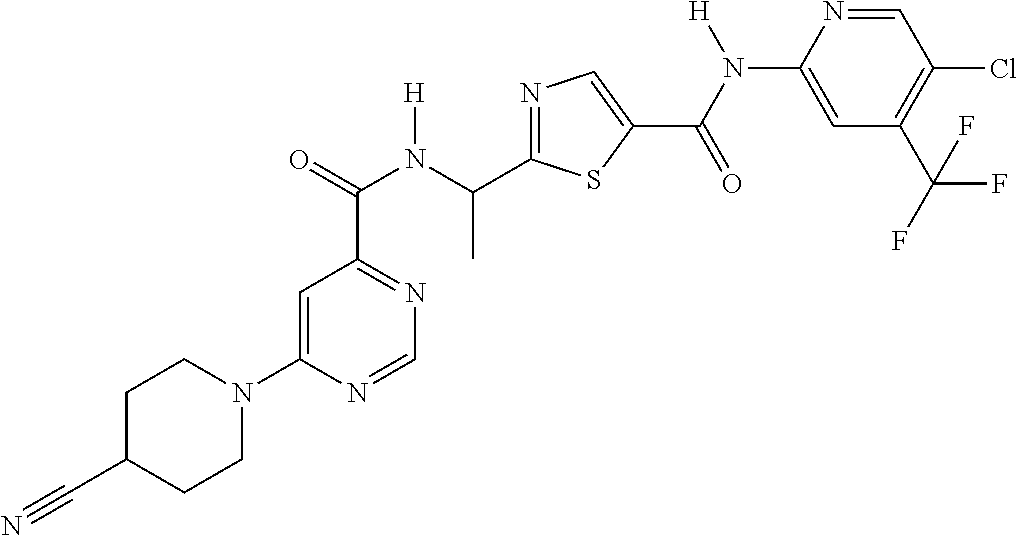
C1=C(N2CCC(C#N)CC2)N=CN=C1C(N(C(C1=NC=C(C(=O)N(C2=CC(C(F)(F)F)=C(Cl)C=N2)[H])S1)C)[H])=O
